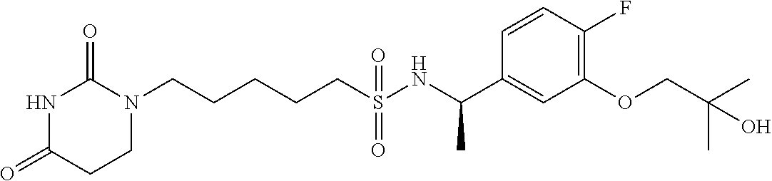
C(CCCS(NC(C1=CC(OCC(C)(C)O)=C(F)C=C1)C)(=O)=O)CN1C(=O)NC(=O)CC1
